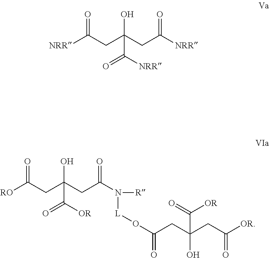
[NRR]C(CC(CC([NRR])=O)(O)C([NRR])=O)=O.[RO]C(CC(CC(N([L]OC(=O)CC(O)(C(=O)[OR])CC(=O)[OR])[R])=O)(O)C([OR])=O)=O
